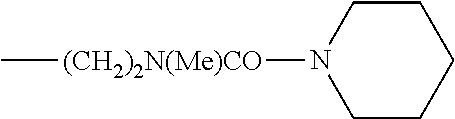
C[(CH2)2N(Me)CO]N1CCCCC1
